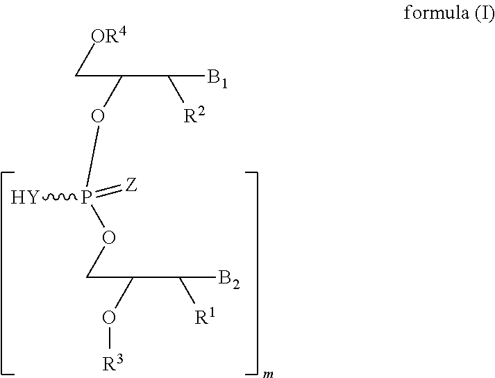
[Y]P(OCC(O[R3])C([R1])[B2])(=[Z])OC(C([R2])[B1])C[OR4]
